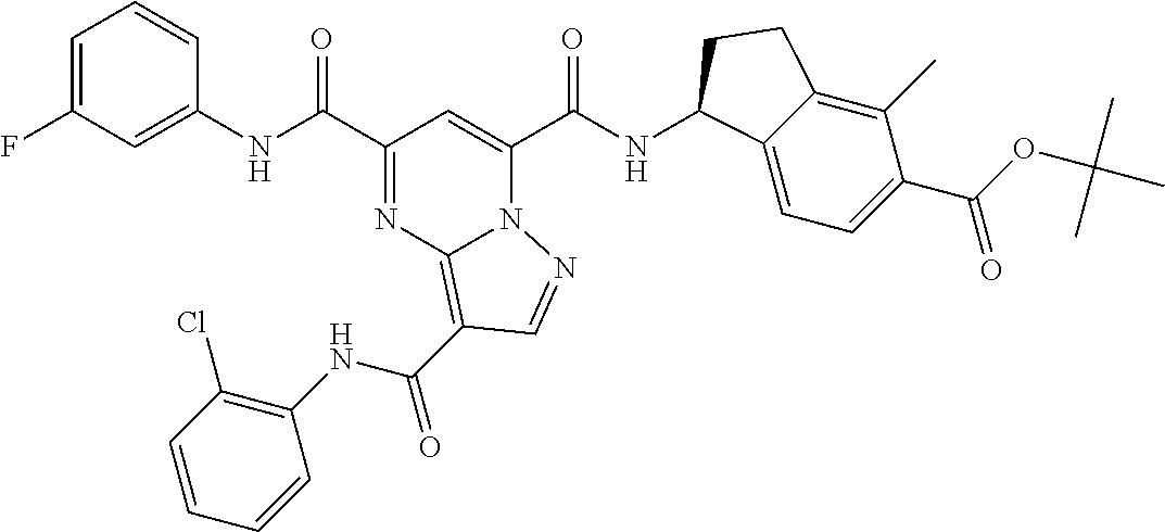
C1(NC(C2=NC3=C(C(NC4=C(Cl)C=CC=C4)=O)C=NN3C(C(NC3C4=CC=C(C(=O)OC(C)(C)C)C(C)=C4CC3)=O)=C2)=O)=CC(F)=CC=C1
